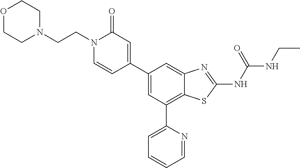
N1(CCN2CCOCC2)C=CC(C2=CC(C3=CC=CC=N3)=C3C(=C2)N=C(NC(NCC)=O)S3)=CC1=O
